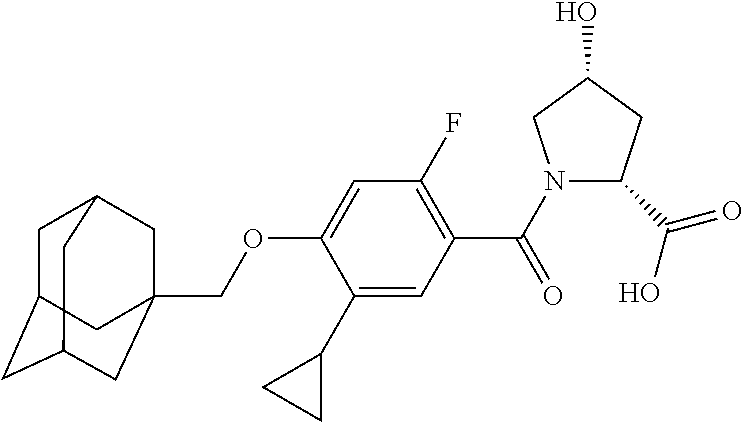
C1C2CC3CC(COC4=CC(F)=C(C(N5C(C(O)=O)CC(O)C5)=O)C=C4C4CC4)(CC1C3)C2
